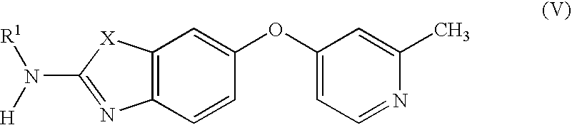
C12=C(N=C(N([H])[R1])[X]1)C=CC(OC1=CC=NC(C)=C1)=C2
